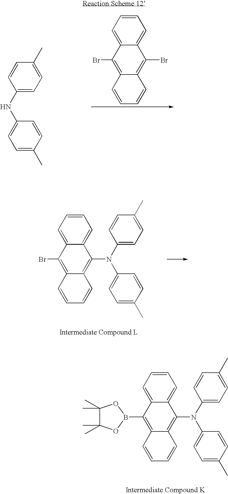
N(C1=CC=C(C)C=C1)C1=CC=C(C)C=C1.BrC1=C2C(=C(Br)C3=CC=CC=C13)C=CC=C2.BrC1=C2C(=C(N(C3=CC=C(C)C=C3)C3=CC=C(C)C=C3)C3=CC=CC=C13)C=CC=C2.C1(B2OC(C)(C)C(C)(C)O2)=C2C(=C(N(C3=CC=C(C)C=C3)C3=CC=C(C)C=C3)C3=CC=CC=C13)C=CC=C2
